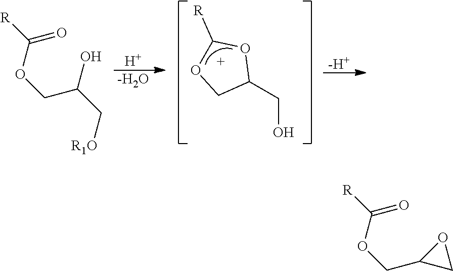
[H].[-H2O].C1(CO)OC([R])OC1.[-H+].C(OCC(C[R1O])O)([R])=O.[R]C(=O)OCC1CO1
